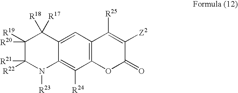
C1([R20])([R19])C([R21])([R22])N([R23])C2=C([R24])C3=C(C=C2C1([R18])[R17])C([R25])=C([Z2])C(=O)O3
